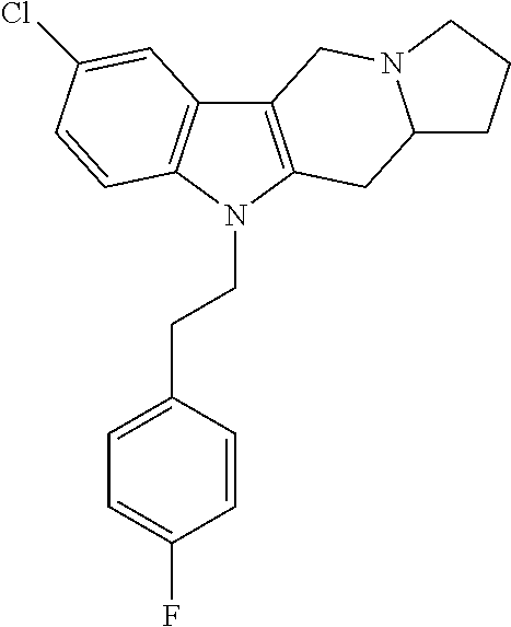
C12=C(N(CCC3=CC=C(F)C=C3)C3=C1C=C(Cl)C=C3)CC1N(C2)CCC1
